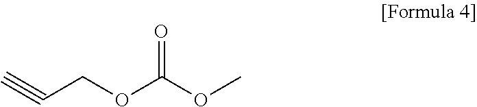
C#CCOC(OC)=O
